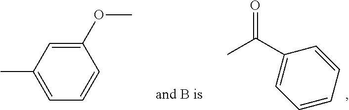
C1(OC)=CC(C)=CC=C1.C1(C(C)=O)=CC=CC=C1
